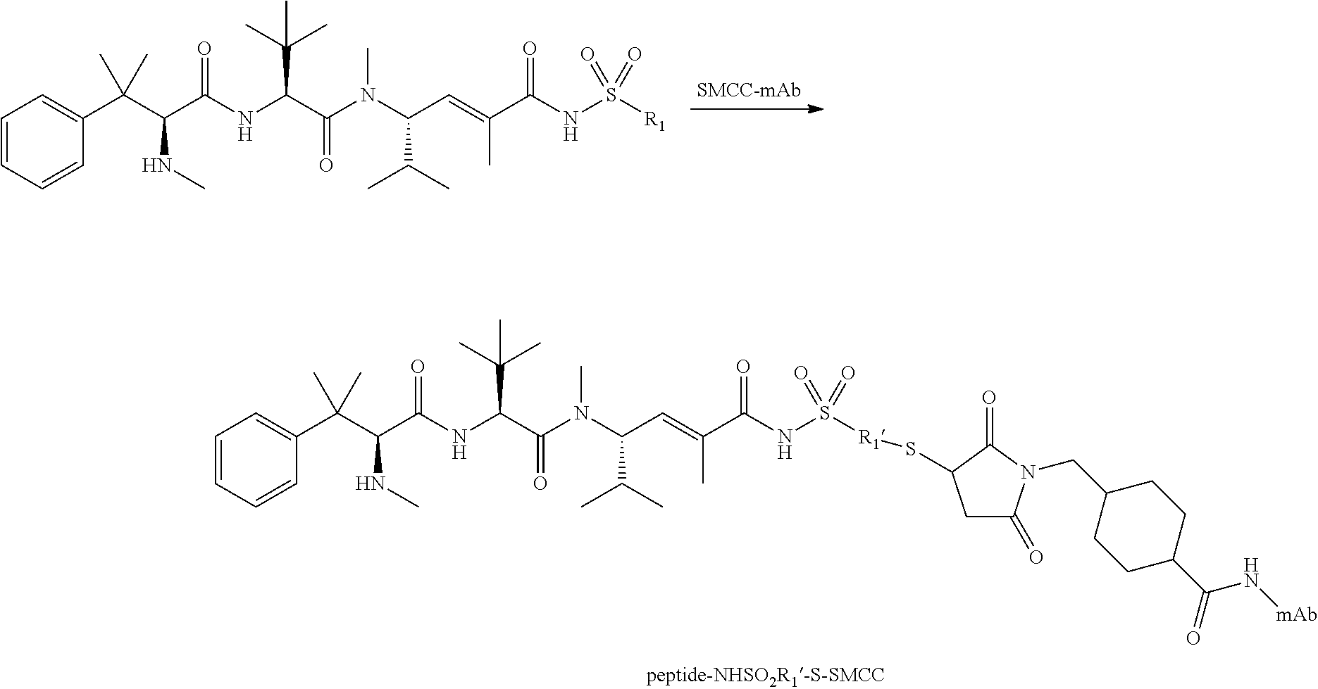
C1=CC(C(C(C(NC(C(N(C(C=C(C(NS(=O)(=O)[R1])=O)C)C(C)C)C)=O)C(C)(C)C)=O)NC)(C)C)=CC=C1.C1=CC(C(C(C(NC(C(N(C(C=C(C(NS(=O)(=O)[R1]SC2CC(=O)N(CC3CCC(C(=O)N[mAb])CC3)C2=O)=O)C)C(C)C)C)=O)C(C)(C)C)=O)NC)(C)C)=CC=C1
